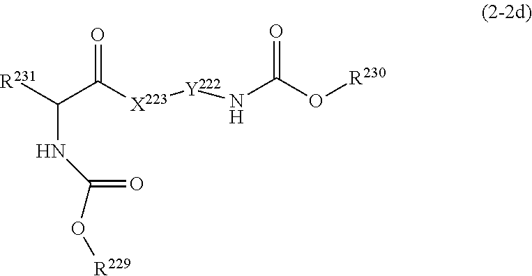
C(C([X223][Y222]NC(O[R230])=O)=O)(NC(O[R229])=O)[R231]
